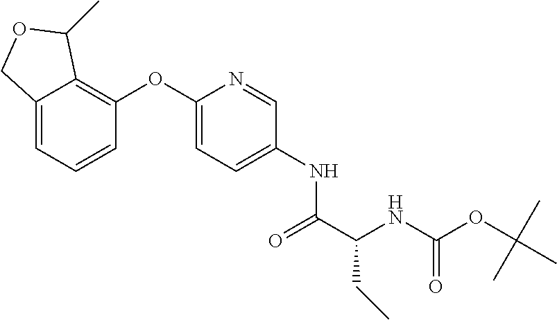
C12=CC=CC(OC3=CC=C(NC(C(NC(OC(C)(C)C)=O)CC)=O)C=N3)=C1C(C)OC2
